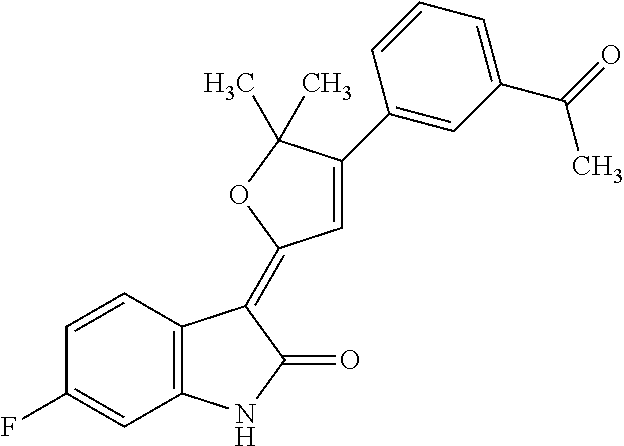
C1=CC(F)=CC2=C1C(=C1C=C(C3=CC(C(=O)C)=CC=C3)C(C)(C)O1)C(=O)N2
